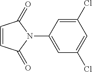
C1=CC(=O)N(C2=CC(Cl)=CC(Cl)=C2)C1=O
